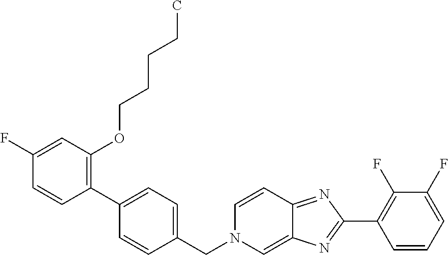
C1(F)=CC(OCCCCC)=C(C2=CC=C(CN3C=C4C(=NC(C5=C(F)C(F)=CC=C5)=N4)C=C3)C=C2)C=C1
